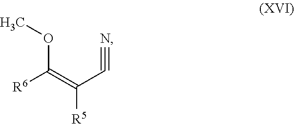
[R6]C(=C(C#N)[R5])OC
